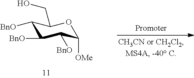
C1([BnO])C([BnO])C([BnO])C([OMe])OC1CO
